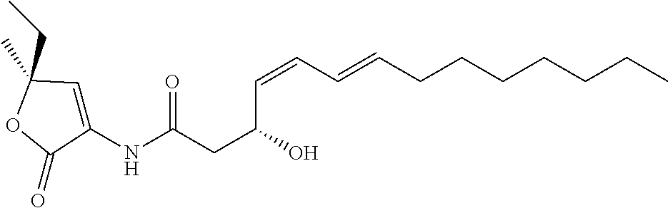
C(=CC=CCCCCCCC)C(CC(NC1=CC(C)(CC)OC1=O)=O)O
